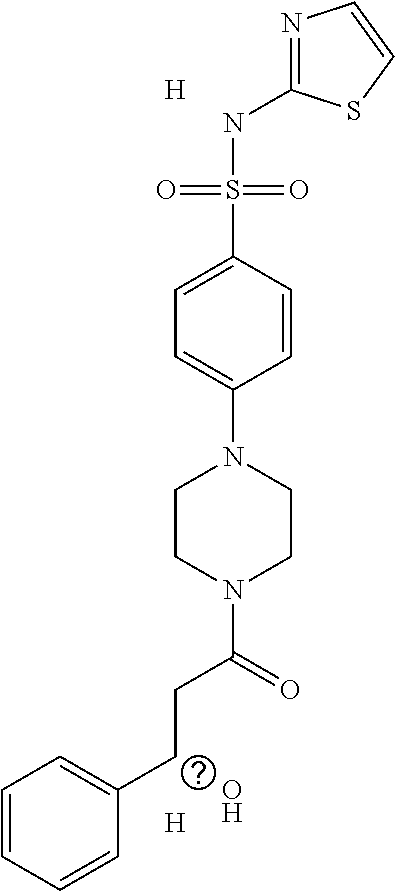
S(C1=CC=C(N2CCN(C(=O)CCC3=CC=CC=C3)CC2)C=C1)(NC1=NC=CS1)(=O)=O.[H].[H].O
